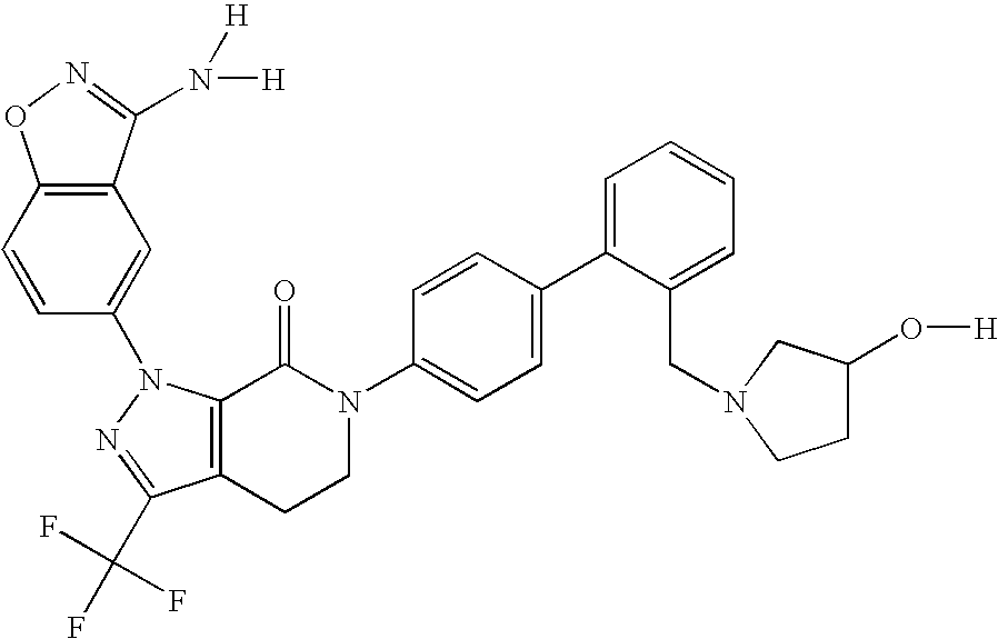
C1=CC2=C(C=C1N1C3=C(C(C(F)(F)F)=N1)CCN(C1=CC=C(C4=CC=CC=C4CN4CC(O[H])CC4)C=C1)C3=O)C(N([H])[H])=NO2
